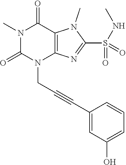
N1(C)C(=O)N(CC#CC2=CC(O)=CC=C2)C2=C(C1=O)N(C)C(S(NC)(=O)=O)=N2
